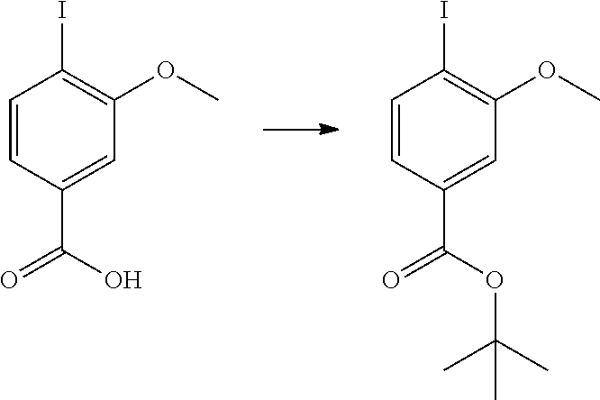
C1=CC(C(O)=O)=CC(OC)=C1I.C1=CC(C(OC(C)(C)C)=O)=CC(OC)=C1I
